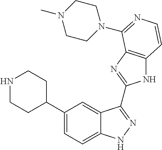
C1(C2CCNCC2)=CC=C2C(=C1)C(C1=NC3=C(N1)C=CN=C3N1CCN(C)CC1)=NN2
